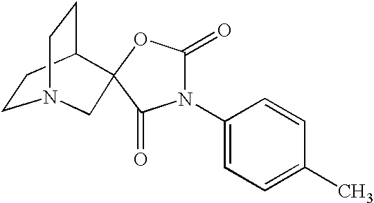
C1CC2CCN1CC21OC(=O)N(C2=CC=C(C)C=C2)C1=O
